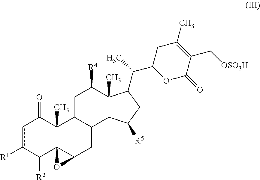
c1c([R1])C([R2])C23C(C)(C1=O)C1C(CC2O3)C2C(C)(C([R4])C1)C(C(C1OC(=O)C(C[OSO3H])=C(C)C1)C)CC2[R5]
